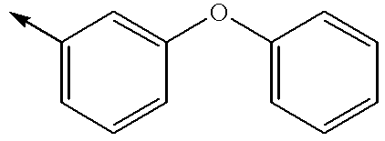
C1(->C)=CC=CC(OC2=CC=CC=C2)=C1
